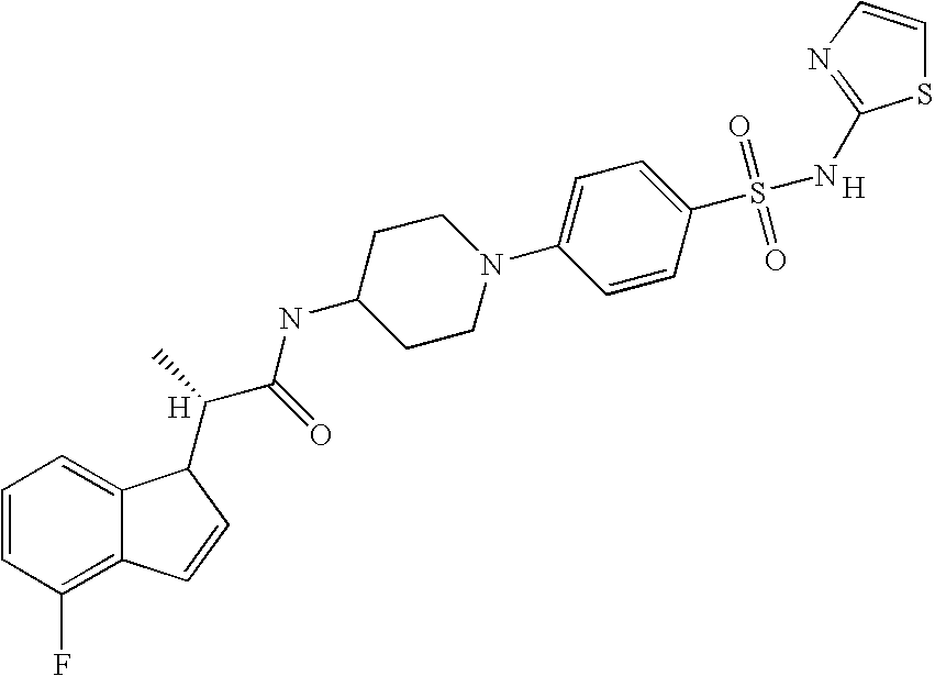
C1=CC(F)=C2C(=C1)C(C(C(=O)NC1CCN(C3=CC=C(S(=O)(=O)NC4=NC=CS4)C=C3)CC1)C)C=C2.[H].[H]
